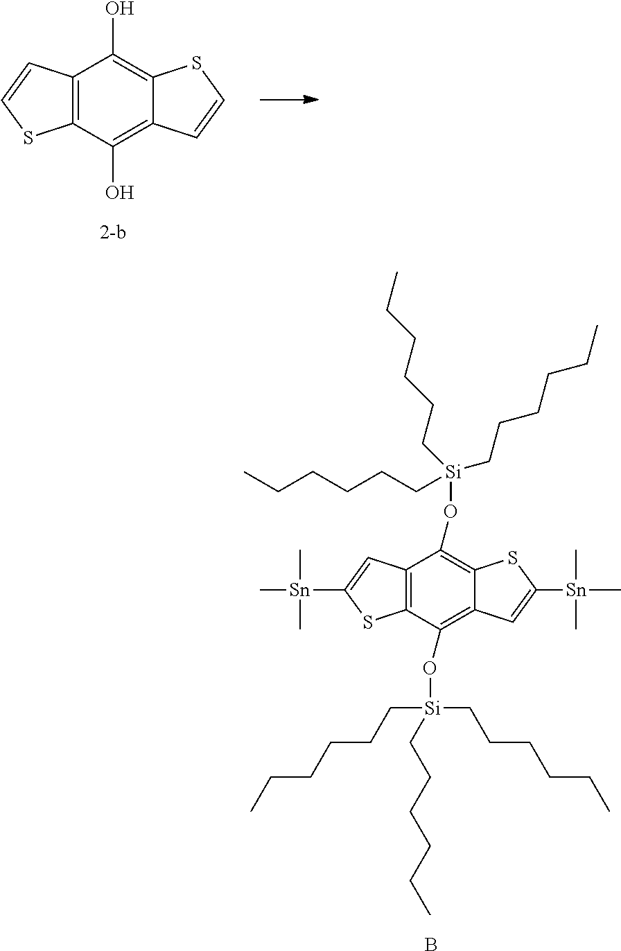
C12=C(C(O)=C3C(=C1O)SC=C3)SC=C2.C12=C(C(O[Si](CCCCCC)(CCCCCC)CCCCCC)=C3C(=C1O[Si](CCCCCC)(CCCCCC)CCCCCC)SC([Sn](C)(C)C)=C3)SC([Sn](C)(C)C)=C2.B
